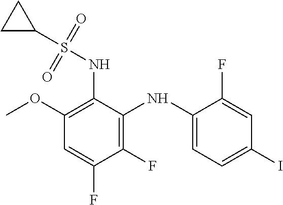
C1(NS(C2CC2)(=O)=O)=C(OC)C=C(F)C(F)=C1NC1=CC=C(I)C=C1F
